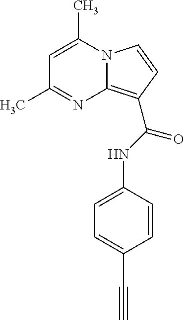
C1=C(C)N2C(=C(C(NC3=CC=C(C#C)C=C3)=O)C=C2)N=C1C
